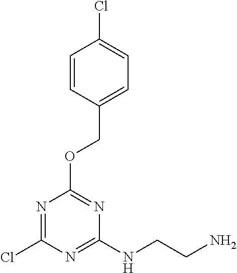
N1=C(Cl)N=C(NCCN)N=C1OCC1=CC=C(Cl)C=C1
